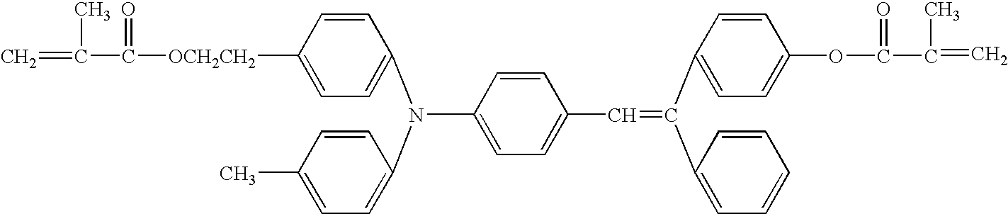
C(C1=CC=C(N(C2=CC=C([OCH2CH2]C(=O)C(=C)C)C=C2)C2=CC=C(C)C=C2)C=C1)=C(C1=CC=C(OC(=O)C(C)=C)C=C1)C1=CC=CC=C1
